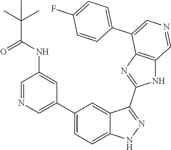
C1(C2=CN=CC(NC(=O)C(C)(C)C)=C2)=CC=C2C(=C1)C(C1=NC3=C(N1)C=NC=C3C1=CC=C(F)C=C1)=NN2
